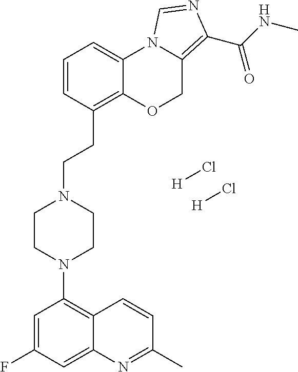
[H]Cl.[H]Cl.C1=C(F)C=C2C(=C1N1CCN(CCC3=C4C(=CC=C3)N3C(=C(C(NC)=O)N=C3)CO4)CC1)C=CC(C)=N2
